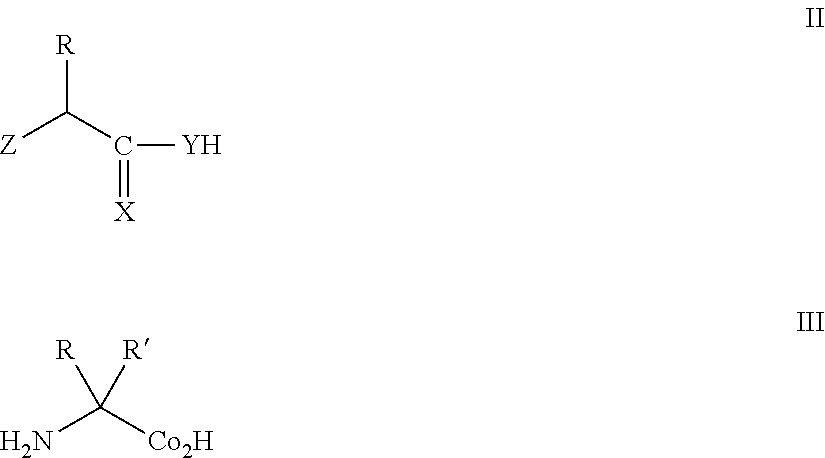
[R]C(C(=[X])[Y])[Z].NC([Co2H])([R])[R]
